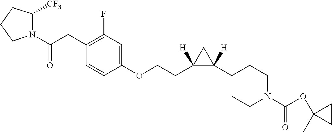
C1(CC(N2C([CF3])CCC2)=O)=C(F)C=C(OCCC2([H])C(C3CCN(C(=O)OC4(C)CC4)CC3)([H])C2)C=C1
